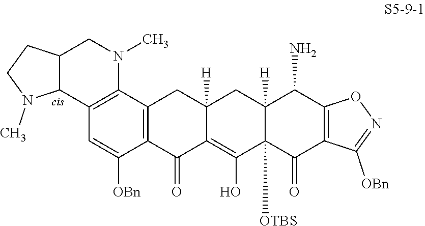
C12([H])C([OTBS])(C(=O)C3=C(C1N)ON=C3[OBn])C(O)=C1C([H])(C2)CC2=C(C1=O)C([OBn])=CC1=C2N(C)CC2C1N(C)CC2
